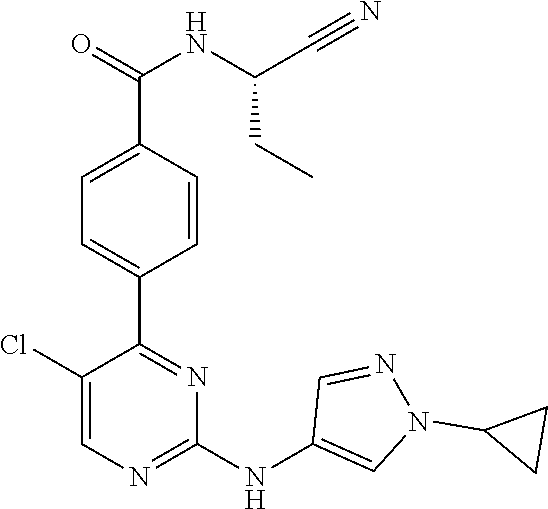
C1(C2=NC(NC3=CN(C4CC4)N=C3)=NC=C2Cl)=CC=C(C(NC(C#N)CC)=O)C=C1
